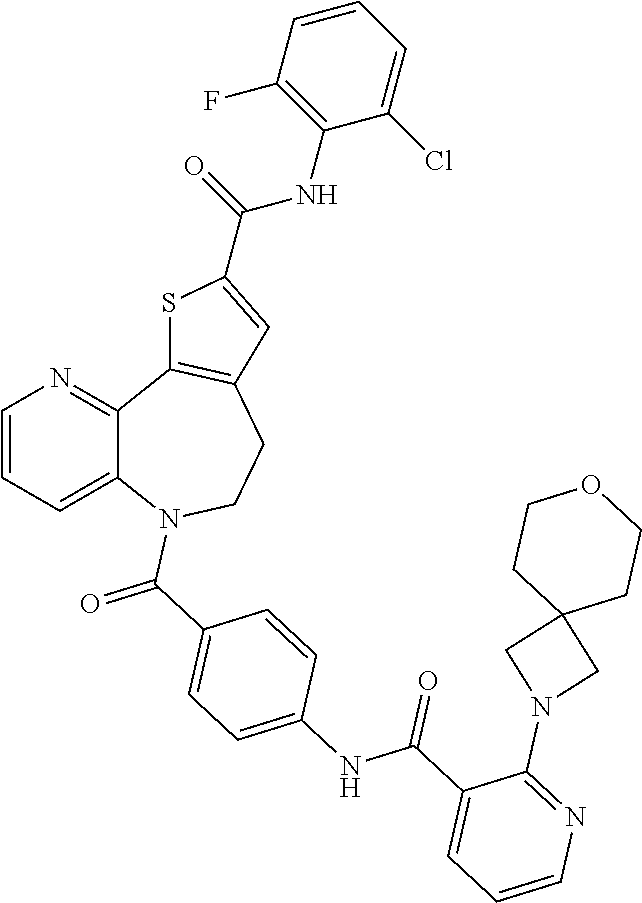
C1=CC=C2C(=N1)C1=C(CCN2C(C2=CC=C(NC(C3=CC=CN=C3N3CC4(C3)CCOCC4)=O)C=C2)=O)C=C(C(NC2=C(F)C=CC=C2Cl)=O)S1
